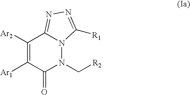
C1([Ar2])=C([Ar1])C(=O)N(C[R2])N2C1=NN=C2[R1]
